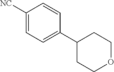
[NC]C1=CC=C(C2CCOCC2)C=C1
